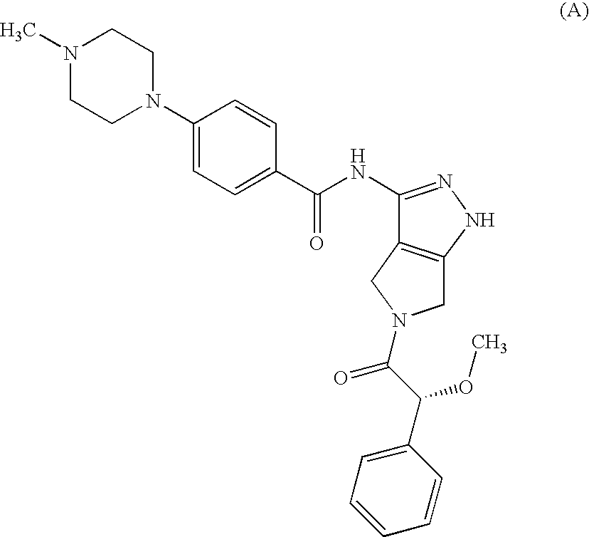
N1(C)CCN(C2=CC=C(C(NC3=NNC4=C3CN(C(C(C3=CC=CC=C3)OC)=O)C4)=O)C=C2)CC1
